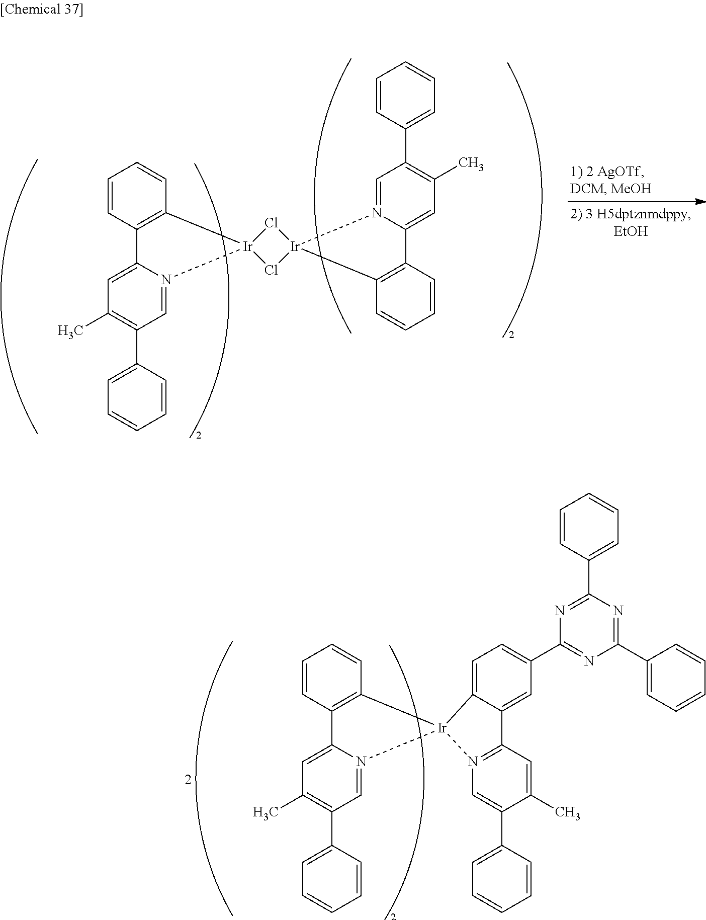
C1=CC2=C(C=C1)[Ir]1(N3=CC(C4=CC=CC=C4)=C(C)C=C23)C2=CC=C(C3=NC(C4=CC=CC=C4)=NC(C4=CC=CC=C4)=N3)C=C2C2=N1C=C(C1=CC=CC=C1)C(C)=C2.C1=CC2=C(C=C1)[Ir]1(N3=CC(C4=CC=CC=C4)=C(C)C=C23)Cl[Ir]2(N3=CC(C4=CC=CC=C4)=C(C)C=C3C3=C2C=CC=C3)Cl1
